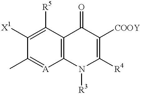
C1([X1])=C([R5])C2=C([A]=C1C)N([R3])C([R4])=C([COOY])C2=O
